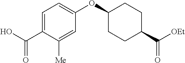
C1=C(C(O)=O)C([Me])=CC(OC2CCC(C([OEt])=O)CC2)=C1
